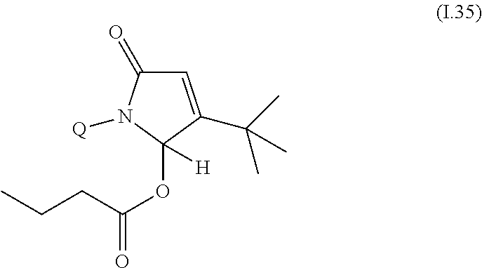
C1=C(C(C)(C)C)C(OC(=O)CCC)([H])N([Q])C1=O
